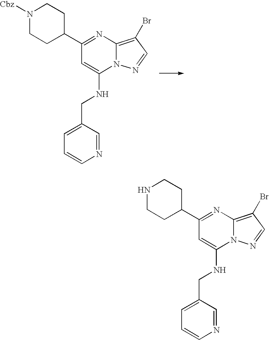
C12=C(Br)C=NN1C(NCC1=CC=CN=C1)=CC(C1CCNCC1)=N2.C12=C(Br)C=NN1C(NCC1=CC=CN=C1)=CC(C1CCN([Cbz])CC1)=N2
